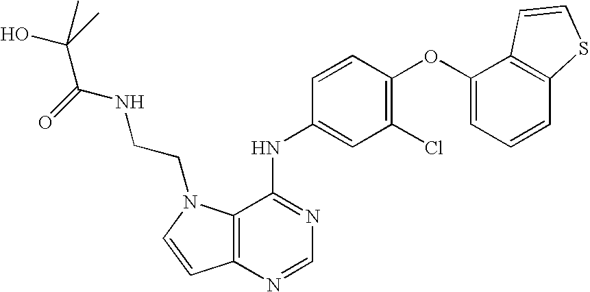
C12=C(N=CN=C1NC1=CC(Cl)=C(OC3=CC=CC4=C3C=CS4)C=C1)C=CN2CCNC(C(O)(C)C)=O
